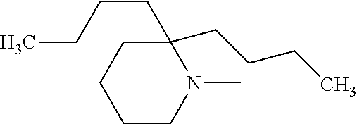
C1CN(C)C(CCCC)(CCCC)CC1
